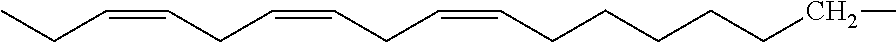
CCC=CCC=CCC=CCCCCCCC
